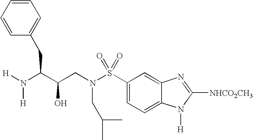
C1(S(N(CC(C(N([H])[H])CC2=CC=CC=C2)O)CC(C)C)(=O)=O)=CC=C2C(=C1)N=C([NHCO2CH3])N2[H]
